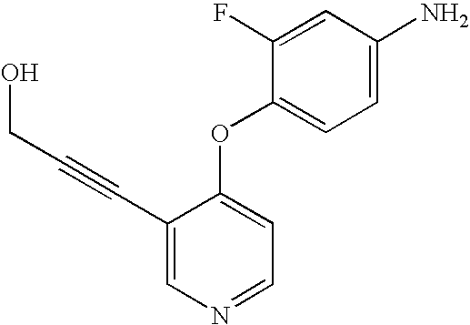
C1=C(N)C=C(F)C(OC2=CC=NC=C2C#CCO)=C1
